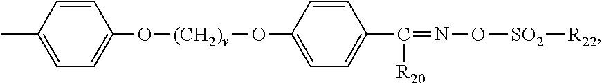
CC1=CC=C(O[(CH2)v]OC2=CC=C(C(=NO[SO2][R22])[R20])C=C2)C=C1
